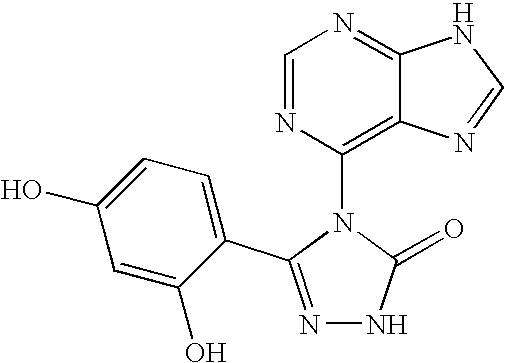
N1=C(C2=CC=C(O)C=C2O)N(C2=C3C(=NC=N2)NC=N3)C(=O)N1
